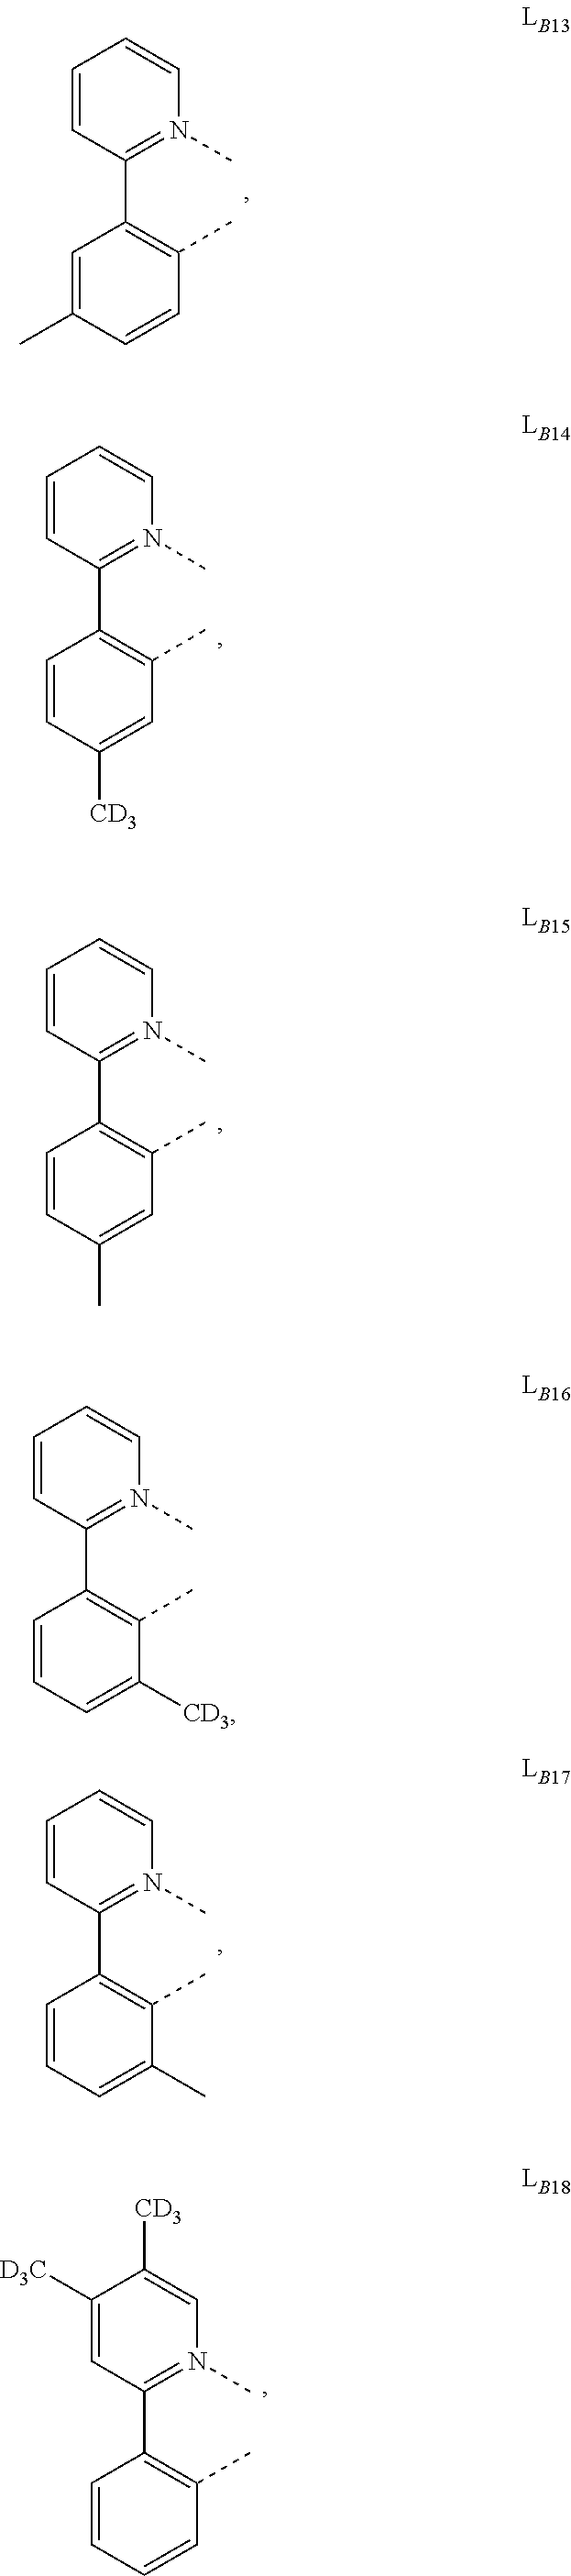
C1=C(C)C=CC(C)=C1C1=N(C)C=CC=C1.C1=CC(C)=CC(C)=C1C1=N(C)C=CC=C1.C1=CC=C([CD3])C(C)=C1C1=N(C)C=CC=C1.C1=CC=C(C)C(C)=C1C1=N(C)C=CC=C1.C1=CC=CC(C)=C1C1=N(C)C=C([CD3])C([D3C])=C1.C1=CC([CD3])=CC(C)=C1C1=N(C)C=CC=C1
